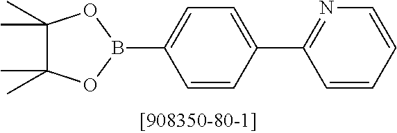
C1=CC(C2=NC=CC=C2)=CC=C1B1OC(C)(C)C(C)(C)O1
